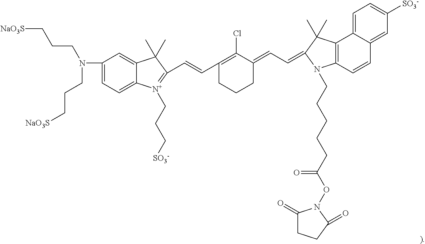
C1(N(CCC[NaO3S])CCC[NaO3S])=CC=C2C(=C1)C(C)(C)C(C=CC1=C(Cl)C(=CC=C3C(C)(C)C4=C(C=CC5=CC([SO3-])=CC=C45)N3CCCCCC(ON3C(=O)CCC3=O)=O)CCC1)=[N+]2CCC[SO3-]
